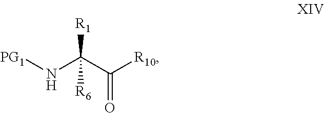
[PG1]NC(C([R10])=O)([R1])[R6]
